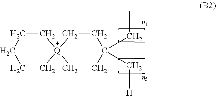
C1(CC)(C[H])CC[Q]2(CC1)CCCCC2
